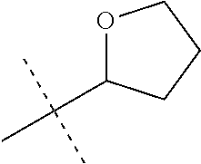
O1C(C(C)(C)C)CCC1
